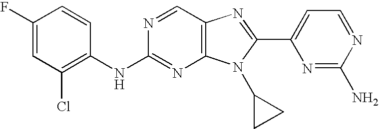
C1(F)=CC(Cl)=C(NC2=NC3=C(C=N2)N=C(C2=CC=NC(N)=N2)N3C2CC2)C=C1
